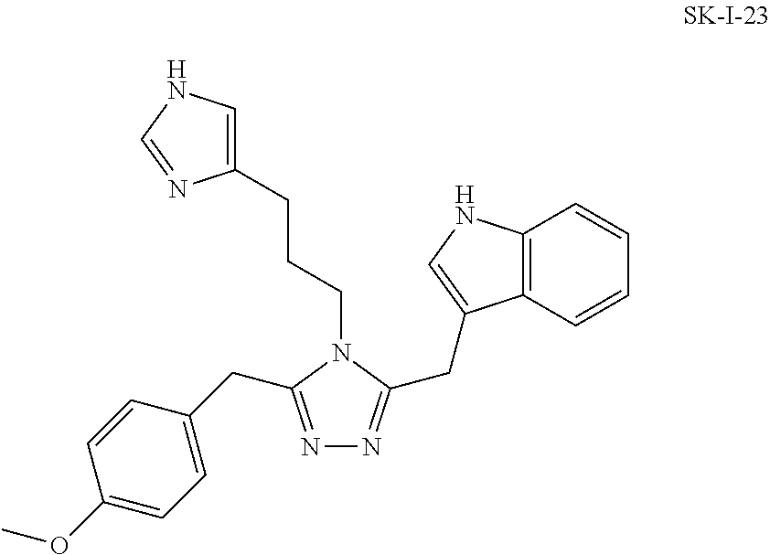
N1=C(CC2=CC=C(OC)C=C2)N(CCCC2=CNC=N2)C(CC2=CNC3=C2C=CC=C3)=N1
